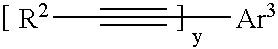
[R2]C#C[Ar3]
